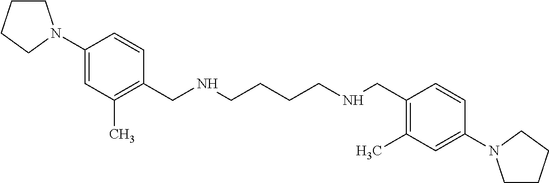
C1(N2CCCC2)=CC(C)=C(CNCCCCNCC2=C(C)C=C(N3CCCC3)C=C2)C=C1
